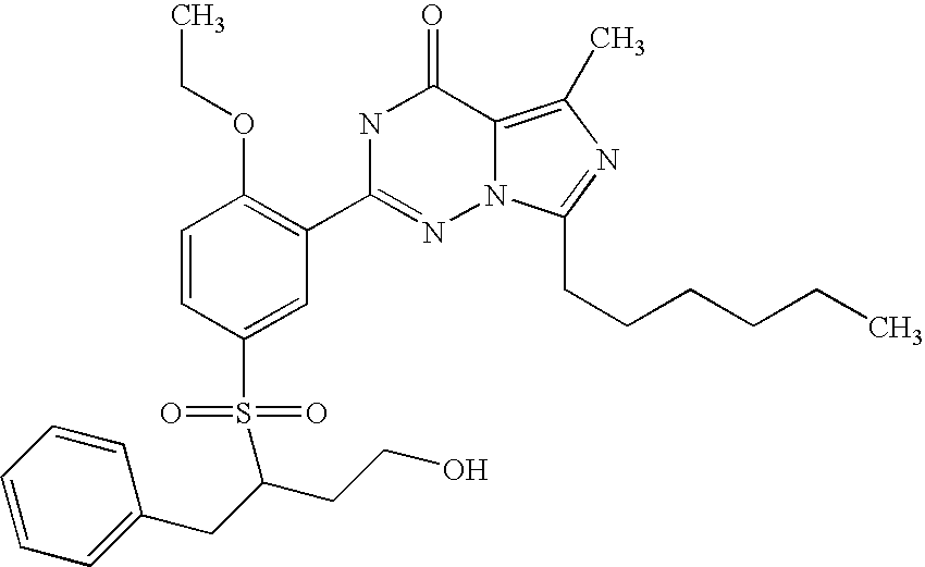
C1=CC(S(=O)(=O)C(CC2=CC=CC=C2)CCO)=CC(C2=NN3C(=C(C)N=C3CCCCCC)C(=O)N2)=C1OCC
